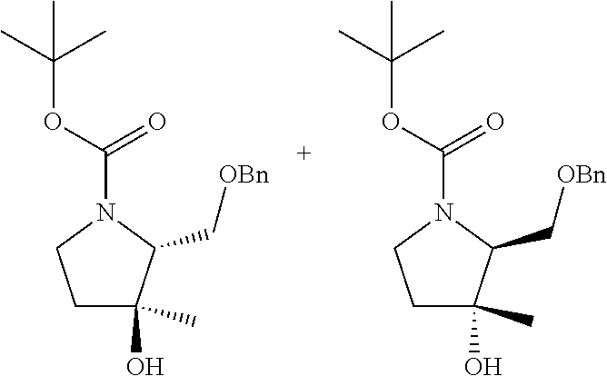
C1C(O)(C)C(C[OBn])N(C(OC(C)(C)C)=O)C1.C1C(O)(C)C(C[OBn])N(C(OC(C)(C)C)=O)C1
